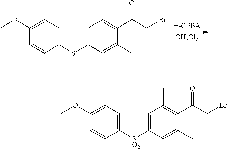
[CH2Cl2].C1=C(SC2=CC(C)=C(C(=O)CBr)C(C)=C2)C=CC(OC)=C1.C1=C([SO2]C2=CC(C)=C(C(=O)CBr)C(C)=C2)C=CC(OC)=C1
